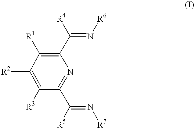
[R2]C1=C([R3])C(C(=N[R7])[R5])=NC(C(=N[R6])[R4])=C1[R1]
